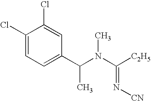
C1(Cl)=CC=C(C(N(C([C2H5])=N[CN])C)C)C=C1Cl
